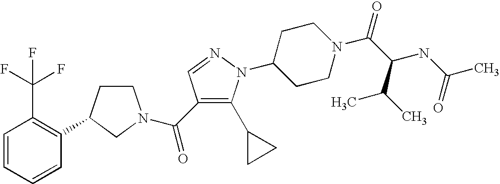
C1CC(C2=C(C(F)(F)F)C=CC=C2)CN1C(=O)C1=C(C2CC2)N(C2CCN(C(=O)C(NC(=O)C)C(C)C)CC2)N=C1
